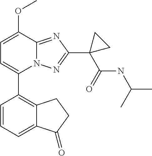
C1=C(OC)C2=NC(C3(C(NC(C)C)=O)CC3)=NN2C(C2=C3C(=CC=C2)C(=O)CC3)=C1
